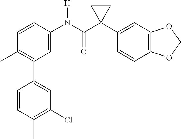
C1=C(N(C(C2(C3=CC4=C(C=C3)OCO4)CC2)=O)[H])C=CC(C)=C1C1=CC(Cl)=C(C)C=C1
